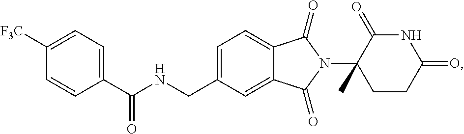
C1=C(CNC(C2=CC=C([F3C])C=C2)=O)C=C2C(=C1)C(=O)N(C1(C)CCC(=O)NC1=O)C2=O
